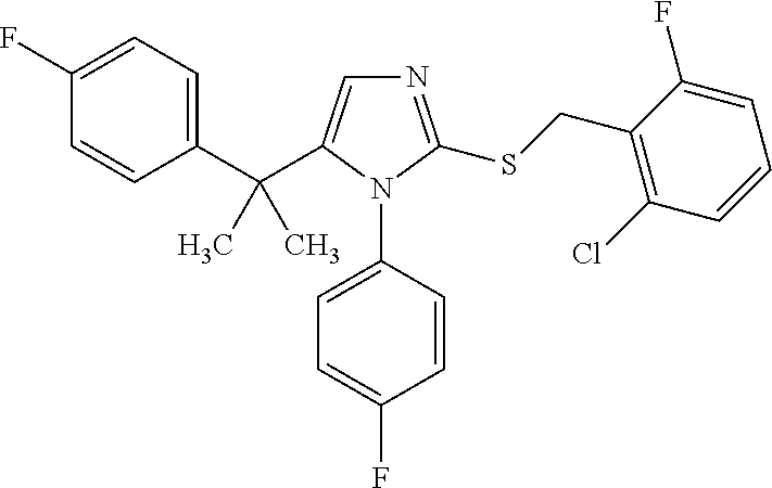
C1(F)=CC=C(C(C2=CN=C(SCC3=C(Cl)C=CC=C3F)N2C2=CC=C(F)C=C2)(C)C)C=C1
